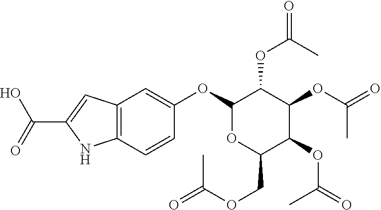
C12=C(C=C(C(=O)O)N1)C=C(OC1OC(COC(C)=O)C(OC(C)=O)C(OC(=O)C)C1OC(=O)C)C=C2
